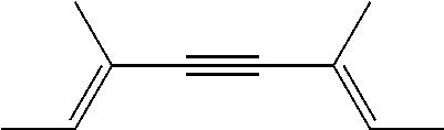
C(C#CC(=CC)C)(C)=CC
